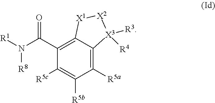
C1([R5a])=C2C(=C(C(N([R1])[R8])=O)C([R5c])=C1[R5b])[X1][X2][X3]2([R3])[R4]
